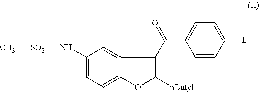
C1=C(C(C2=C([nButyl])OC3=CC=C(N[SO2]C)C=C32)=O)C=CC([L])=C1
